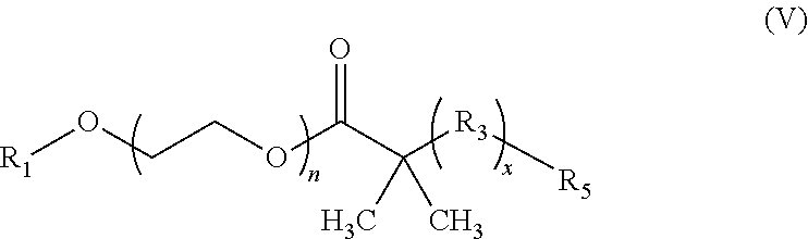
[R1]OCCOC(C([R3][R5])(C)C)=O
